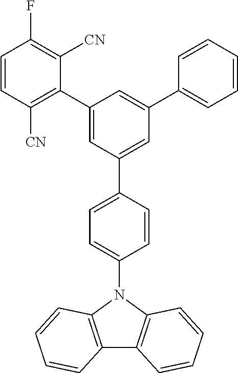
C1=CC([CN])=C(C2=CC(C3=CC=C(N4C5=C(C6=C4C=CC=C6)C=CC=C5)C=C3)=CC(C3=CC=CC=C3)=C2)C([CN])=C1F
